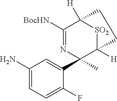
NC1=CC=C(F)C(C2(C)N=C([BocHN])C3([H])[SO2]C2([H])CC3)=C1
